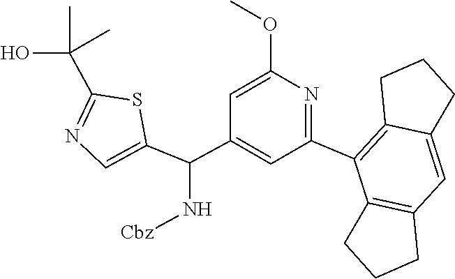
C1(C2=C3CCCC3=CC3=C2CCC3)=NC(OC)=CC(C(C2=CN=C(C(O)(C)C)S2)N[Cbz])=C1
